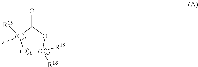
[(D)k]1[(C)J]([R16])([R15])OC(=O)[(C)I]1([R13])[R14]
